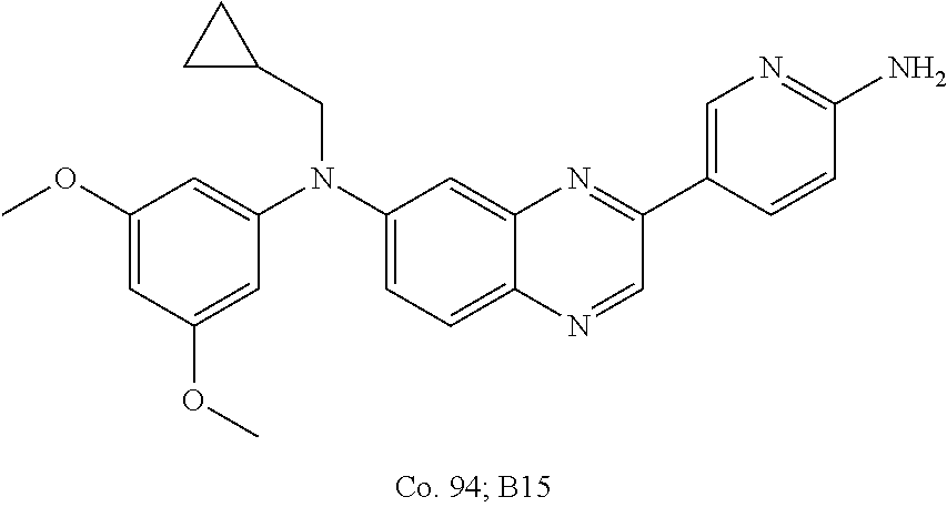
C1(OC)=CC(OC)=CC(N(C2=CC=C3C(=C2)N=C(C2=CN=C(N)C=C2)C=N3)CC2CC2)=C1
